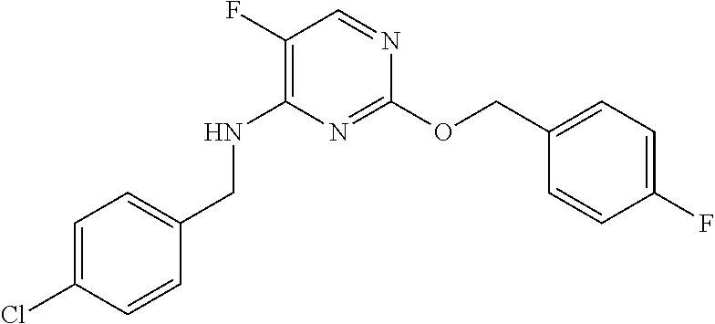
N1=C(OCC2=CC=C(F)C=C2)N=CC(F)=C1NCC1=CC=C(Cl)C=C1
